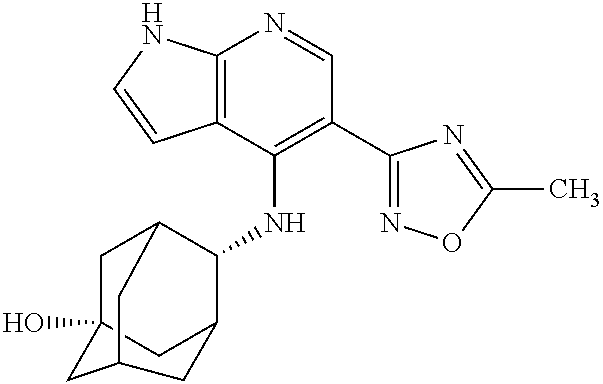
C12=C(C(NC3C4CC5(O)CC3CC(C5)C4)=C(C3=NOC(C)=N3)C=N1)C=CN2
